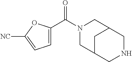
N1(C(C2=CC=C([NC])O2)=O)CC2CNCC(C1)C2
